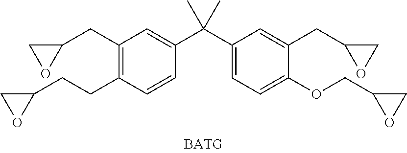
C1(CC2CO2)=C(CCC2CO2)C=CC(C(C2=CC=C(OCC3OC3)C(CC3OC3)=C2)(C)C)=C1
